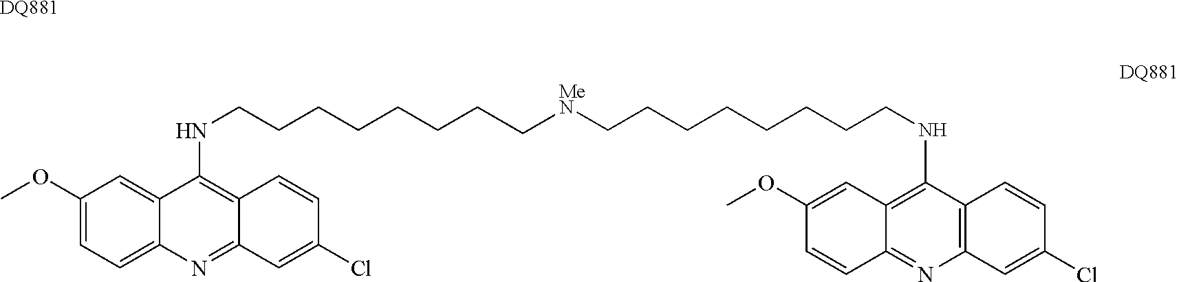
C12=CC=C(OC)C=C1C(NCCCCCCCC[MeN]CCCCCCCCNC1=C3C(=NC4=C1C=CC(Cl)=C4)C=CC(OC)=C3)=C1C(=N2)C=C(Cl)C=C1.[DQ881]
